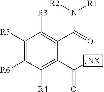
C([NX])(C1=C([R4])C([R6])=C([R5])C([R3])=C1C(=O)N([R2])[R1])=O
